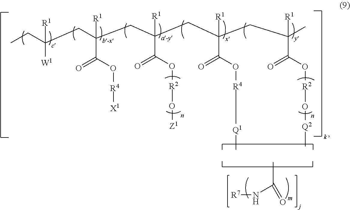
CCC(CC(CC(CC(CC(C)([R1])C(=O)O[R2]O[Q2]C)([R1])C(=O)O[R4][Q1]C)([R1])C(=O)O[R2]O[Z1])([R1])C(=O)O[R4][X1])([R1])[W1].C(N[R7])(=O)C
